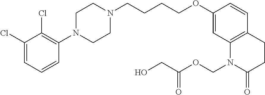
C1=C(Cl)C(Cl)=C(N2CCN(CCCCOC3=CC4=C(C=C3)CCC(=O)N4COC(CO)=O)CC2)C=C1
